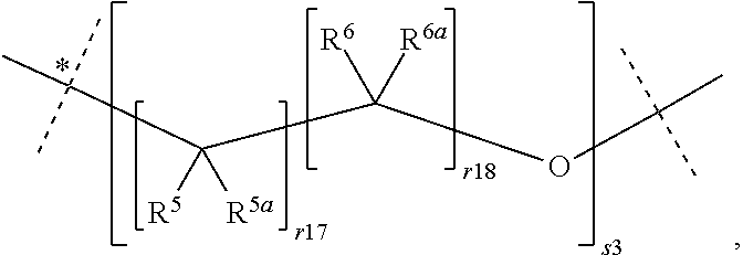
C(C(C(OC(C)(C)C)([R6a])[R6])([R5])[R5a])(C)(C)C
